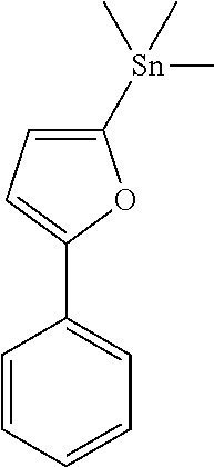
C1=C([Sn](C)(C)C)OC(C2=CC=CC=C2)=C1
